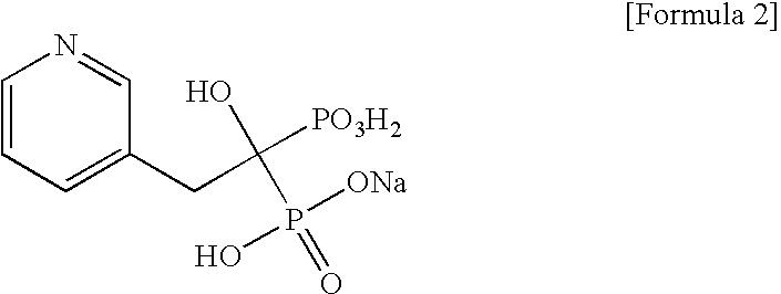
C1=CC=C(CC(O)([PO3H2])P(O)([ONa])=O)C=N1
